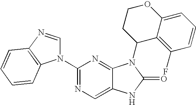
C12=CN=C(N3C=NC4=C3C=CC=C4)N=C1N(C1C3=C(F)C=CC=C3OCC1)C(=O)N2
